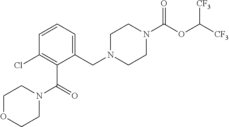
C1=CC(Cl)=C(C(N2CCOCC2)=O)C(CN2CCN(C(OC([CF3])[CF3])=O)CC2)=C1
